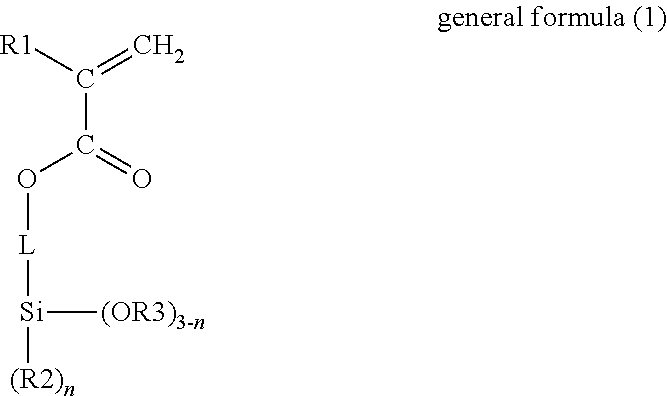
C(C(=O)O[L][Si]([(R2)n])[(OR3)3-n])([R1])=C
